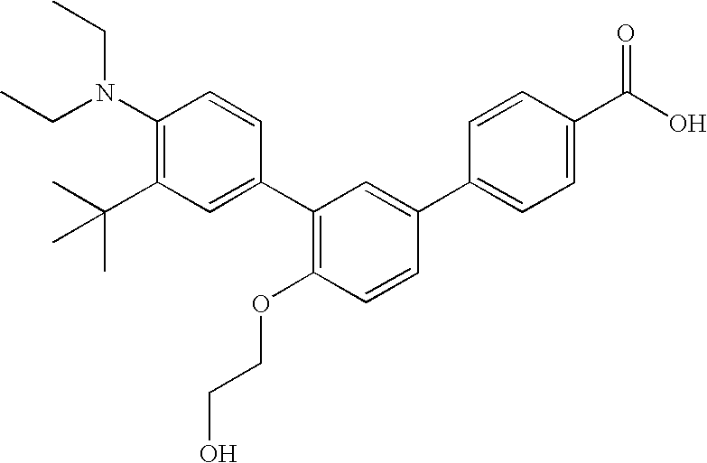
C1(N(CC)CC)=C(C(C)(C)C)C=C(C2=C(OCCO)C=CC(C3=CC=C(C(O)=O)C=C3)=C2)C=C1
